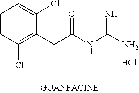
C1=CC(Cl)=C(CC(NC(N)=N)=O)C(Cl)=C1.Cl
